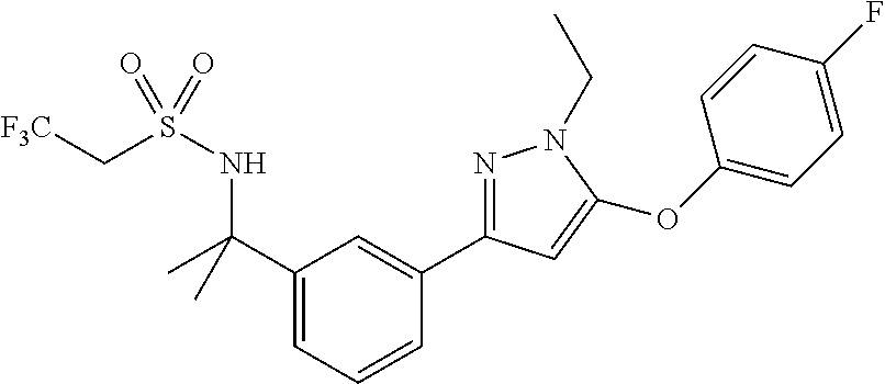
C1(C(NS(C[F3C])(=O)=O)(C)C)=CC=CC(C2=NN(CC)C(OC3=CC=C(F)C=C3)=C2)=C1
